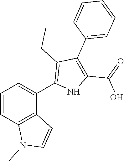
C1=CC2=C(C(C3=C(CC)C(C4=CC=CC=C4)=C(C(=O)O)N3)=C1)C=CN2C
